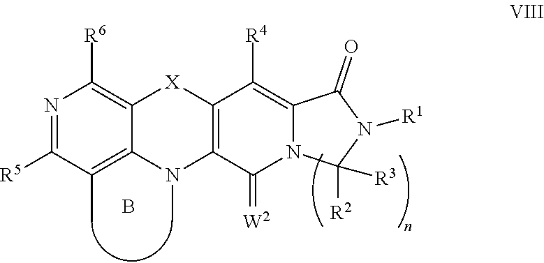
N1=C([R5])C(C)=C2C(=C1[R6])[X]C1=C(N2C)C(=[W2])N2C(=C1[R4])C(=O)N([R1])C2([R2])[R3].B
